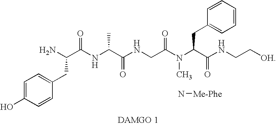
C1=C(O)C=CC(CC(C(NC(C(NCC(N(C(C(NCC[OH])=O)CC2=CC=CC=C2)C)=O)=O)C)=O)N)=C1.N[Me-Phe]
